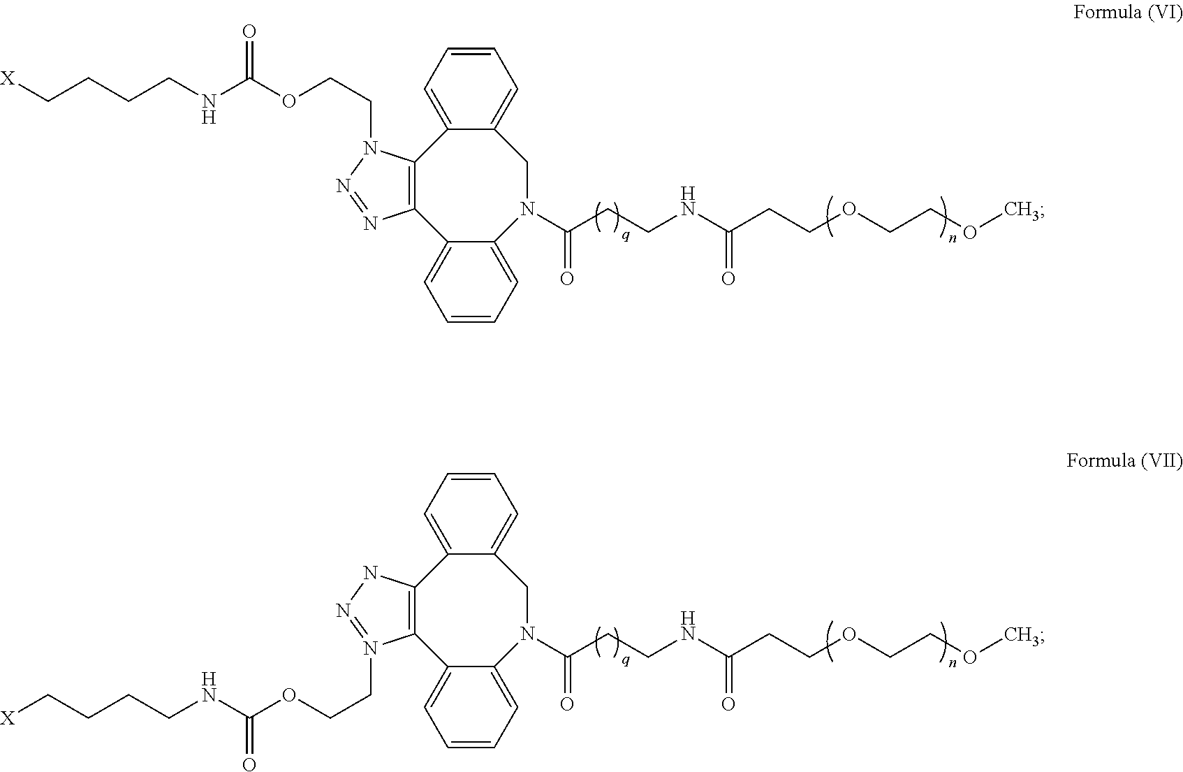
C(N1C2=C(C3=CC=CC=C3N(C(CCNC(CCOCCOC)=O)=O)CC3=CC=CC=C32)N=N1)COC(NCCCC[X])=O.C(CCNC(CCOCCOC)=O)(N1C2=CC=CC=C2C2=C(C3=CC=CC=C3C1)NN=N2CCOC(NCCCC[X])=O)=O
